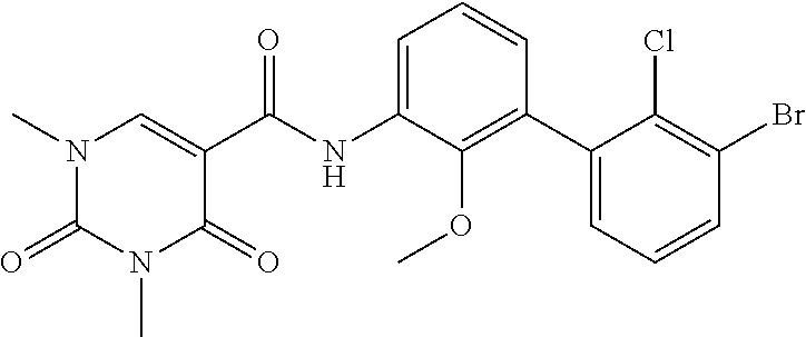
CN1C(=O)N(C)C=C(C(=O)NC2=CC=CC(C3=CC=CC(Br)=C3Cl)=C2OC)C1=O
